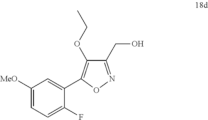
C1(CO)=NOC(C2=CC([MeO])=CC=C2F)=C1OCC
